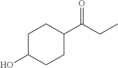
C1C(O)CCC(C(CC)=O)C1
